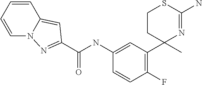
C1=C(NC(=O)C2=NN3C=CC=CC3=C2)C=CC(F)=C1C1(C)N=C(N)SCC1
